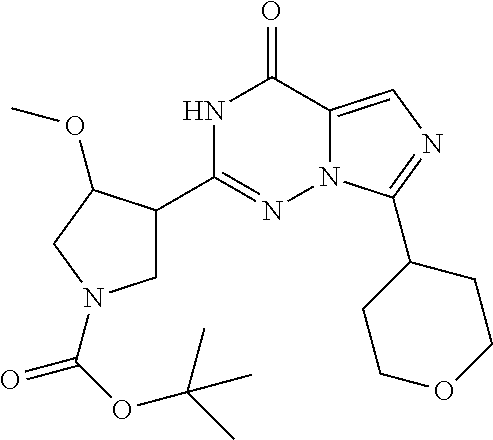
N1C(C2CN(C(=O)OC(C)(C)C)CC2OC)=NN2C(=CN=C2C2CCOCC2)C1=O
